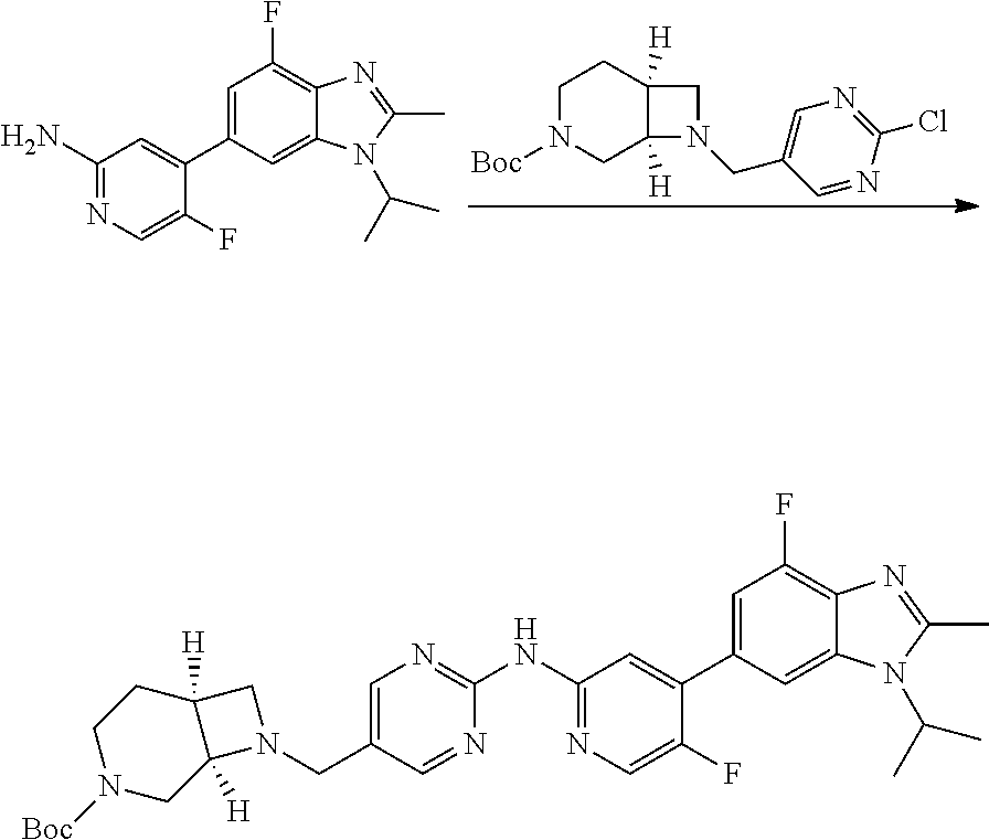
C1N([Boc])CC2([H])C([H])(C1)CN2CC1=CN=C(Cl)N=C1.C1(N)=NC=C(F)C(C2=CC(F)=C3C(=C2)N(C(C)C)C(C)=N3)=C1.C1(CN2CC3([H])C2([H])CN([Boc])CC3)=CN=C(NC2=NC=C(F)C(C3=CC(F)=C4C(=C3)N(C(C)C)C(C)=N4)=C2)N=C1
